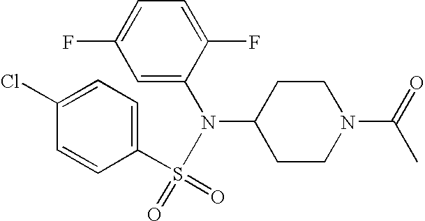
C1=C(N(C2CCN(C(=O)C)CC2)S(C2=CC=C(Cl)C=C2)(=O)=O)C(F)=CC=C1F
